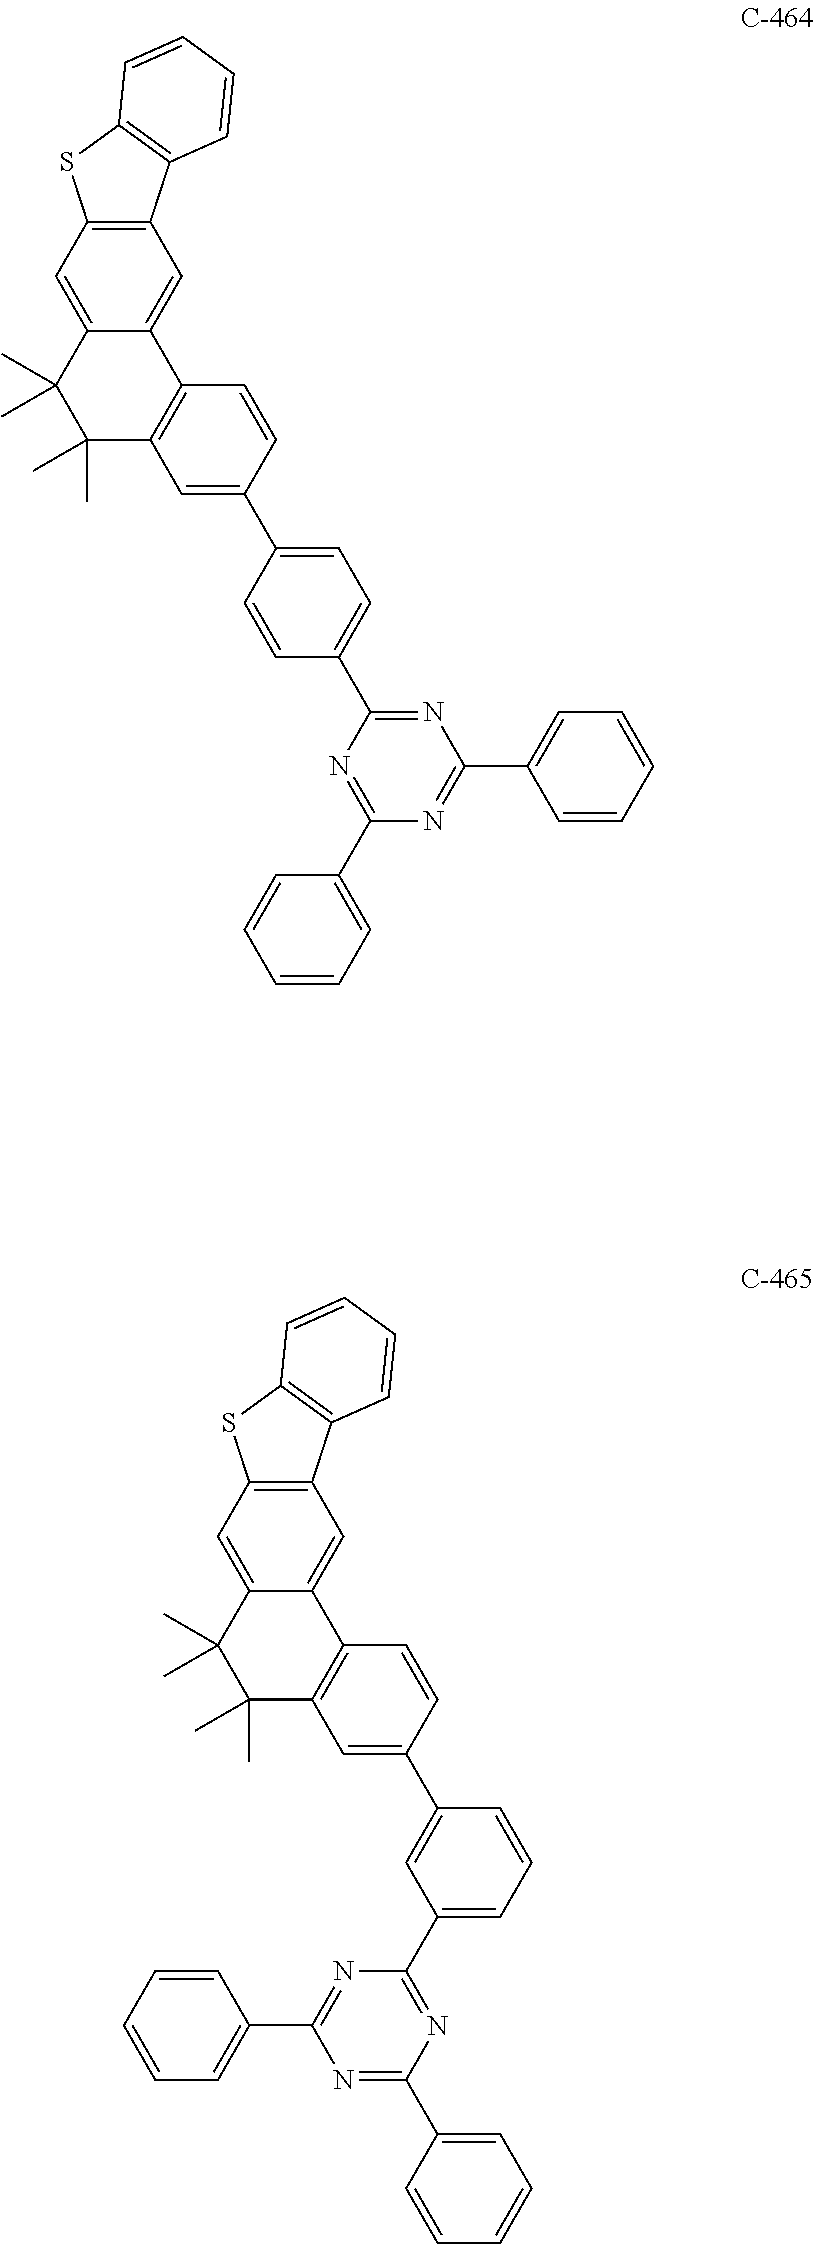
C12=CC3=C(C=C1C(C)(C)C(C)(C)C1=C2C=CC(C2=CC=C(C4=NC(C5=CC=CC=C5)=NC(C5=CC=CC=C5)=N4)C=C2)=C1)SC1=C3C=CC=C1.C12=CC3=C(C=C1C(C)(C)C(C)(C)C1=C2C=CC(C2=CC(C4=NC(C5=CC=CC=C5)=NC(C5=CC=CC=C5)=N4)=CC=C2)=C1)SC1=C3C=CC=C1
